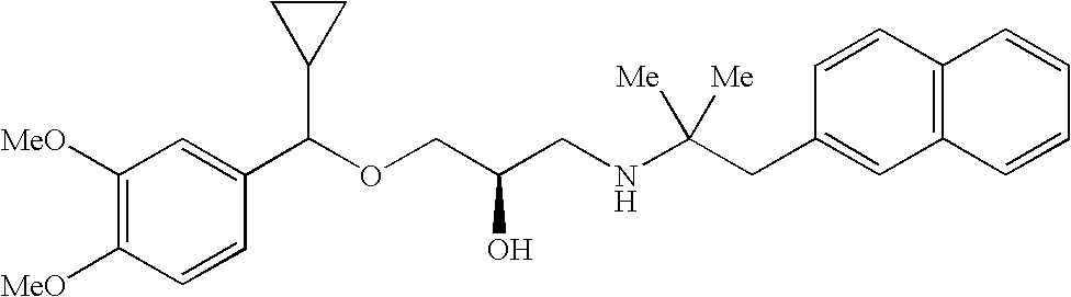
C1([MeO])=C([MeO])C=CC(C(OCC(CNC(CC2=CC3=C(C=C2)C=CC=C3)([Me])[Me])O)C2CC2)=C1
